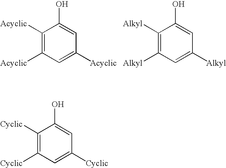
C1([Acyclic])=C([Acyclic])C=C([Acyclic])C=C1O.C1([Alkyl])=C([Alkyl])C=C([Alkyl])C=C1O.C1([Cyclic])=C([Cyclic])C=C([Cyclic])C=C1O
